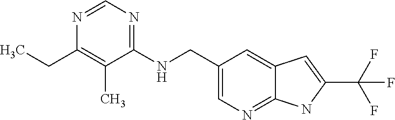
C1(NCC2=CN=C3C(=C2)C=C(C(F)(F)F)N3)=NC=NC(CC)=C1C
